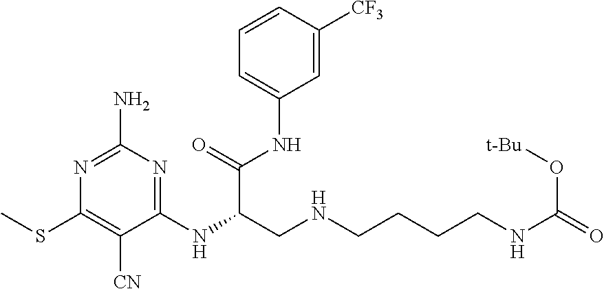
N1=C(N)N=C(NC(CNCCCCNC(=O)O[t-Bu])C(=O)NC2=CC=CC([CF3])=C2)C([CN])=C1SC
